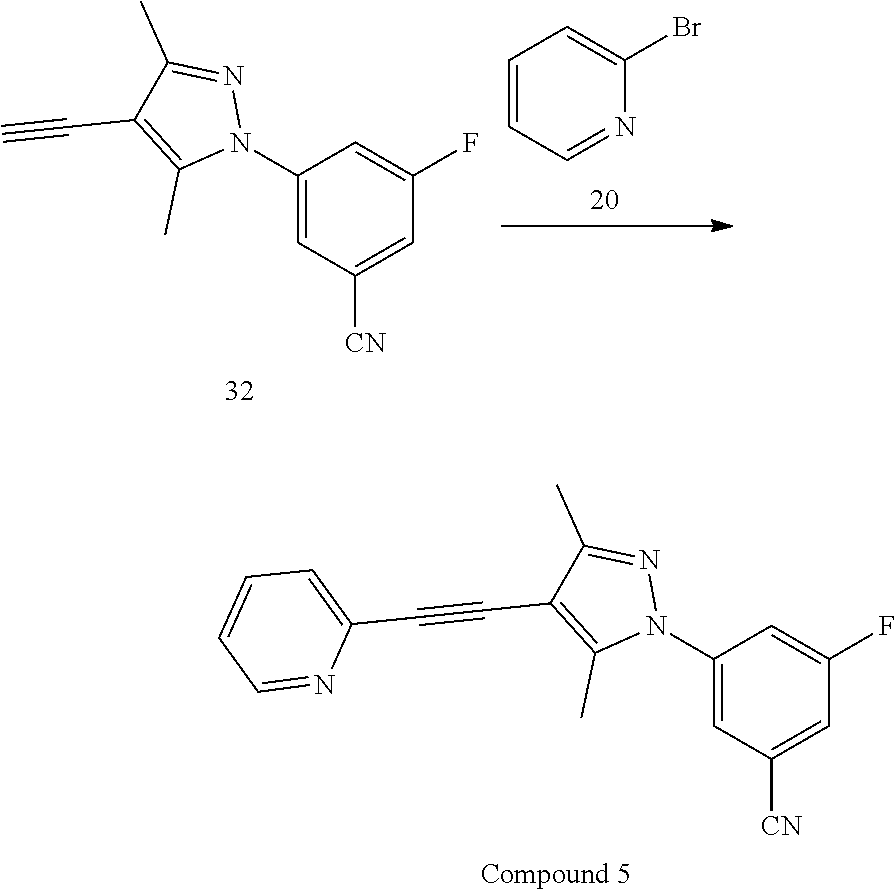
C1(N2N=C(C)C(C#CC3=CC=CC=N3)=C2C)=CC([CN])=CC(F)=C1.C1(N2N=C(C)C(C#C)=C2C)=CC([CN])=CC(F)=C1.C1=CC=NC(Br)=C1
